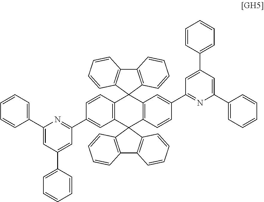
C12=C(C=CC=C1)C1(C3=C2C=CC=C3)C2=C(C=C(C3=NC(C4=CC=CC=C4)=CC(C4=CC=CC=C4)=C3)C=C2)C2(C3=C(C4=C2C=CC=C4)C=CC=C3)C2=C1C=C(C1=NC(C3=CC=CC=C3)=CC(C3=CC=CC=C3)=C1)C=C2
